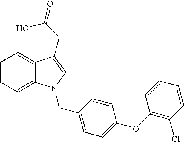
C1=CC=C2C(=C1)C(CC(O)=O)=CN2CC1=CC=C(OC2=C(Cl)C=CC=C2)C=C1
